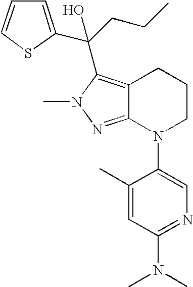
C12=C(C(CCC)(C3=CC=CS3)O)N(C)N=C1N(C1=CN=C(N(C)C)C=C1C)CCC2
